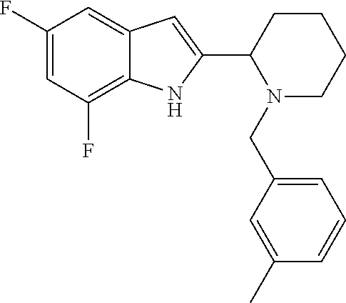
C1(F)=CC(F)=C2C(=C1)C=C(C1CCCCN1CC1=CC=CC(C)=C1)N2
